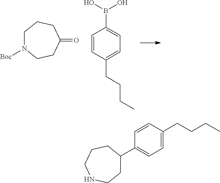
C1N([Boc])CCC(=O)CC1.C1=CC(CCCC)=CC=C1B(O)O.C1C(C2=CC=C(CCCC)C=C2)CCCNC1
